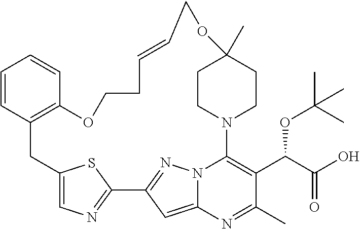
C1=CC2=C(C=C1)OCCC=CCOC1(C)CCN(C3=C(C(C(O)=O)OC(C)(C)C)C(C)=NC4=CC(=NN43)C3=NC=C(C2)S3)CC1
